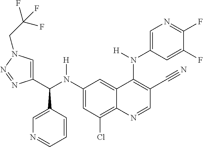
C1(N(C(C2=CN(CC(F)(F)F)N=N2)C2=CN=CC=C2)[H])=CC(Cl)=C2C(=C1)C(N(C1=CN=C(F)C(F)=C1)[H])=C(C#N)C=N2
